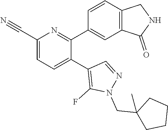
C1(C#N)=CC=C(C2=C(F)N(CC3(C)CCCC3)N=C2)C(C2=CC3=C(C=C2)CNC3=O)=N1
